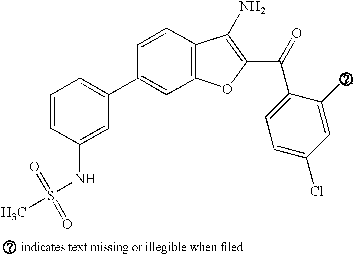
C1=CC(NS(C)(=O)=O)=CC(C2=CC3=C(C=C2)C(N)=C(C(C2=CC=C(Cl)C=C2Cl)=O)O3)=C1
